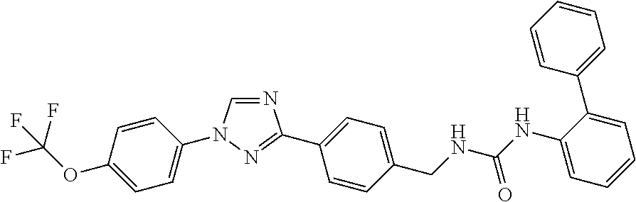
C1=C(OC(F)(F)F)C=CC(N2C=NC(C3=CC=C(CNC(NC4=CC=CC=C4C4=CC=CC=C4)=O)C=C3)=N2)=C1
